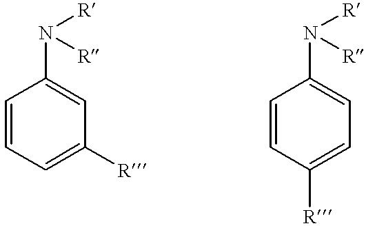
C1=CC=C([R])C=C1N([R])[R].C1=CC([R])=CC=C1N([R])[R]
